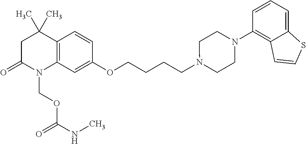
C1C(=O)N(COC(=O)NC)C2=C(C1(C)C)C=CC(OCCCCN1CCN(C3=C4C(=CC=C3)SC=C4)CC1)=C2
